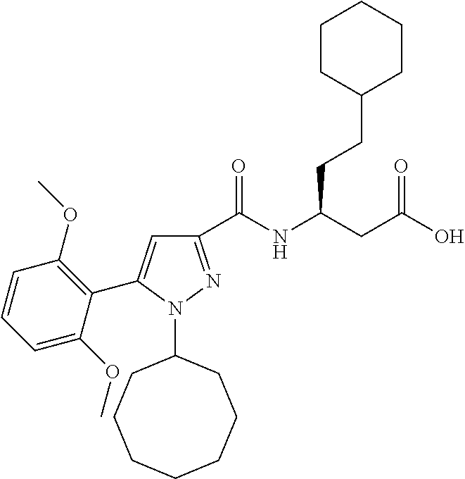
C1(C(NC(CC(O)=O)CCC2CCCCC2)=O)=NN(C2CCCCCCC2)C(C2=C(OC)C=CC=C2OC)=C1
